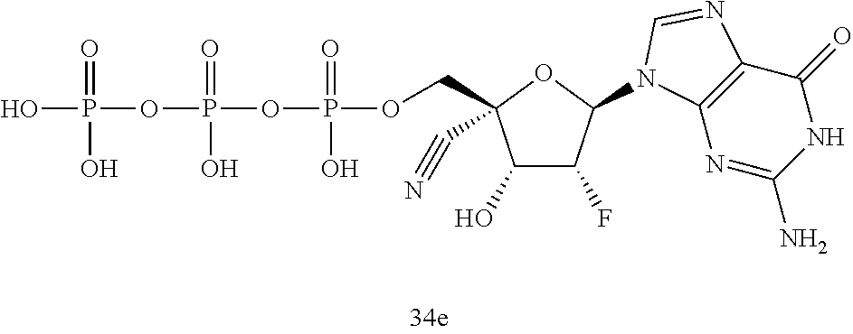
OP(=O)(O)OP(=O)(O)OP(=O)(O)OCC1(C#N)C(O)C(F)C(N2C3=C(C(=O)NC(N)=N3)N=C2)O1
